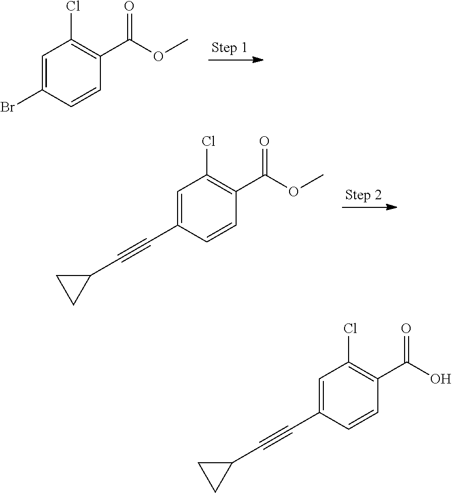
C1=C(Br)C=CC(C(OC)=O)=C1Cl.C1=C(C#CC2CC2)C=CC(C(OC)=O)=C1Cl.C1=C(C#CC2CC2)C=CC(C(O)=O)=C1Cl
